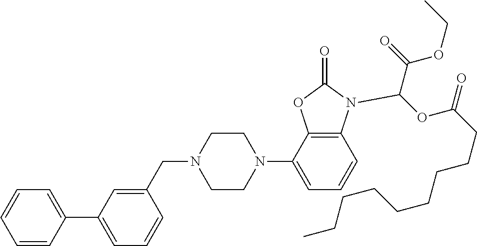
C12=C(C(N3CCN(CC4=CC(C5=CC=CC=C5)=CC=C4)CC3)=CC=C1)OC(=O)N2C(OC(=O)CCCCCCCCC)C(OCC)=O
